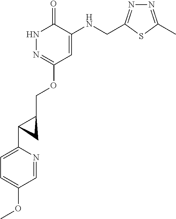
N1N=C(OCC2C(C3=CC=C(OC)C=N3)C2)C=C(NCC2=NN=C(C)S2)C1=O
